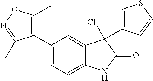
C1(C2=CC=C3C(=C2)C(Cl)(C2=CSC=C2)C(=O)N3)=C(C)ON=C1C
